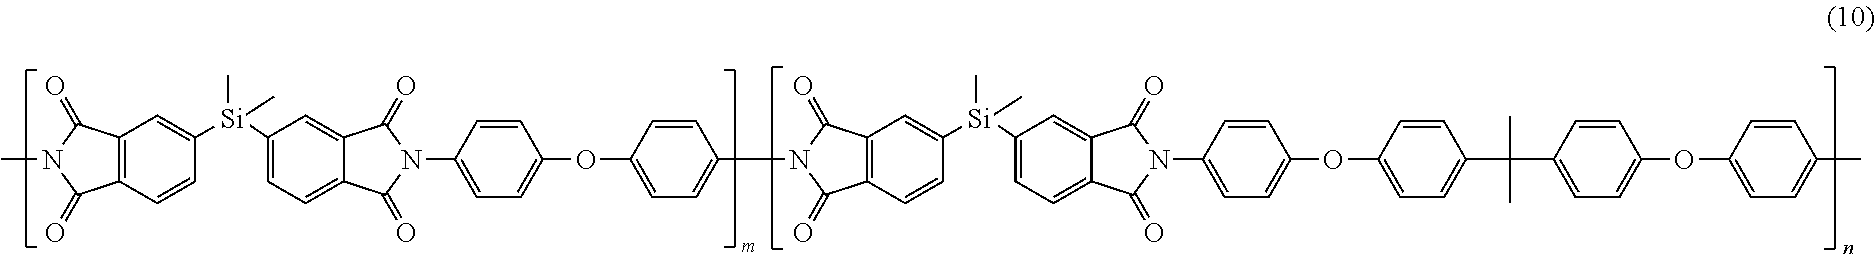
C12=C(C=CC([Si](C3=CC=C4C(=C3)C(=O)N(C3=CC=C(OC5=CC=C(N6C(=O)C7=C(C=CC([Si](C8=CC=C9C(=C8)C(=O)N(C8=CC=C(OC%10=CC=C(C(C%11=CC=C(OC%12=CC=C(C)C=C%12)C=C%11)(C)C)C=C%10)C=C8)C9=O)(C)C)=C7)C6=O)C=C5)C=C3)C4=O)(C)C)=C1)C(=O)N(C)C2=O
